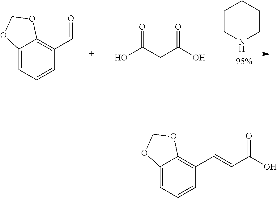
C1CNCCC1.C12=CC=CC(C=O)=C1OCO2.OC(CC(O)=O)=O.C12=CC=CC(C=CC(O)=O)=C1OCO2
